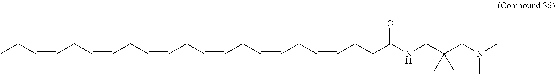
CCC=CCC=CCC=CCC=CCC=CCC=CCCC(NCC(CN(C)C)(C)C)=O
